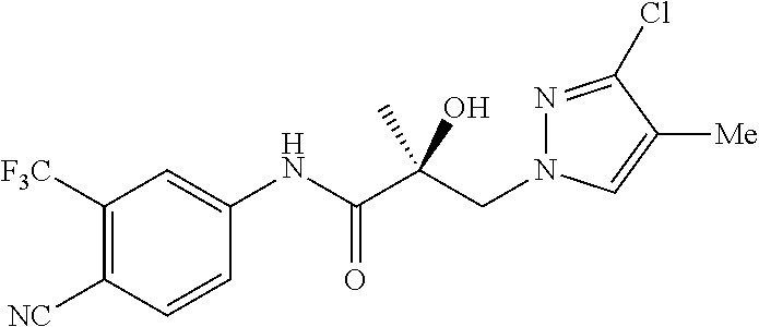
C(C(C(NC1=CC([F3C])=C([NC])C=C1)=O)(O)C)N1N=C(Cl)C([Me])=C1
